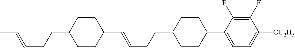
C1CC(CCC=CC)CCC1C=CCCC1CCC(C2=CC=C([OC2H5])C(F)=C2F)CC1
